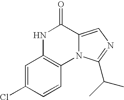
N1C2=C(N3C(=CN=C3C(C)C)C1=O)C=CC(Cl)=C2
